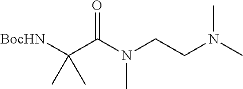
CN(C)CCN(C(C(C)(C)[BocHN])=O)C
